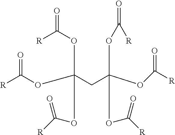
C(OC(CC(OC([R])=O)(OC([R])=O)OC([R])=O)(OC([R])=O)OC([R])=O)([R])=O
